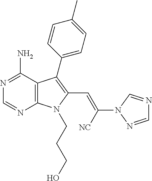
N1=C(N)C2=C(N=C1)N(CCCO)C(C=C(N1N=CN=C1)[NC])=C2C1=CC=C(C)C=C1
